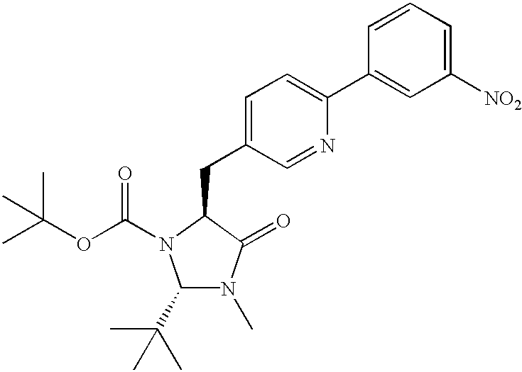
C(OC(=O)N1C(C(C)(C)C)N(C)C(=O)C1CC1=CC=C(C2=CC([NO2])=CC=C2)N=C1)(C)(C)C
